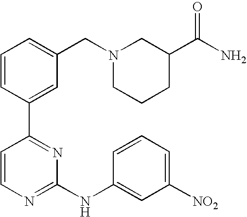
C1=CC(C2=NC(NC3=CC([NO2])=CC=C3)=NC=C2)=CC(CN2CCCC(C(=O)N)C2)=C1
